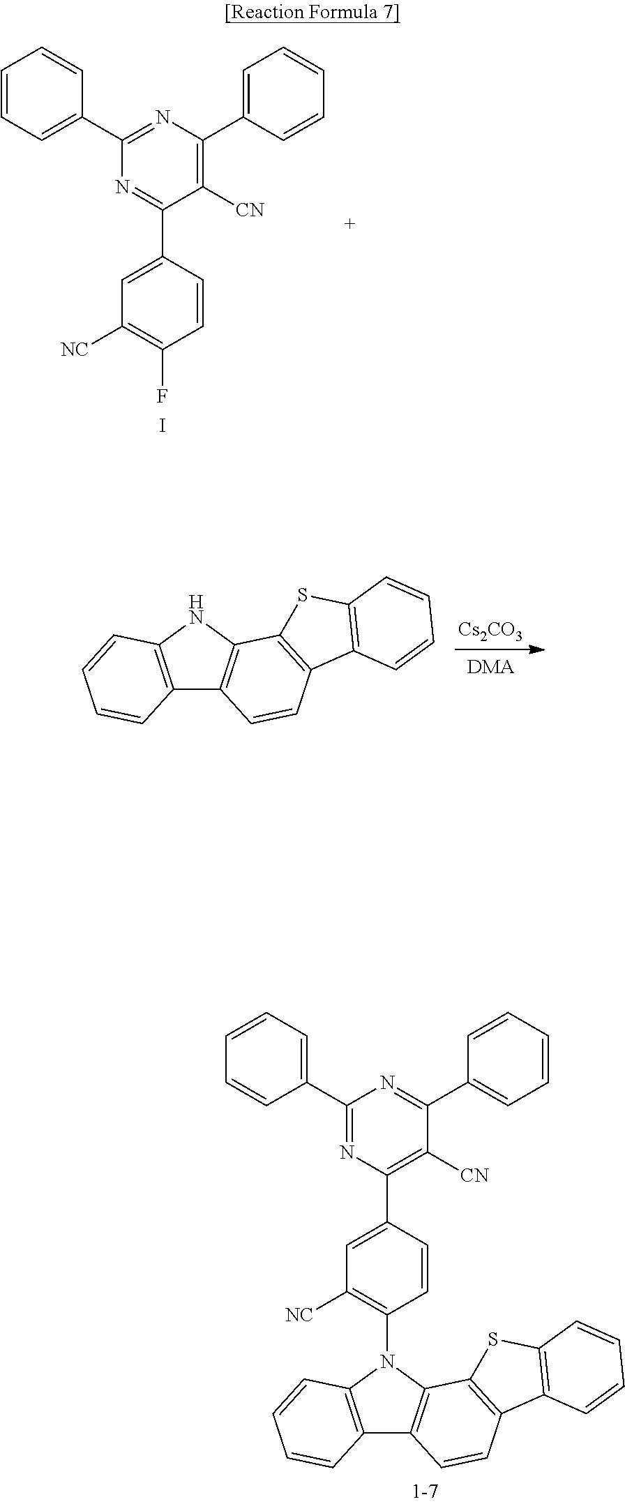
C1=CC=C(C2=NC(C3=CC=CC=C3)=C([CN])C(C3=CC([NC])=C(F)C=C3)=N2)C=C1.I.[Cs2CO3].[DMA].C12=C(NC3=C1C=CC1=C3SC3=C1C=CC=C3)C=CC=C2.C1=CC=C(C2=NC(C3=CC([NC])=C(N4C5=C(C6=C4C=CC=C6)C=CC4=C5SC5=C4C=CC=C5)C=C3)=C([CN])C(C3=CC=CC=C3)=N2)C=C1
